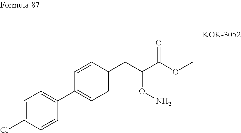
C1(C2=CC=C(CC(C(OC)=O)ON)C=C2)=CC=C(Cl)C=C1
